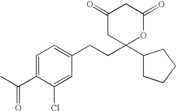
C1(C(C)=O)=CC=C(CCC2(C3CCCC3)OC(=O)CC(=O)C2)C=C1Cl
